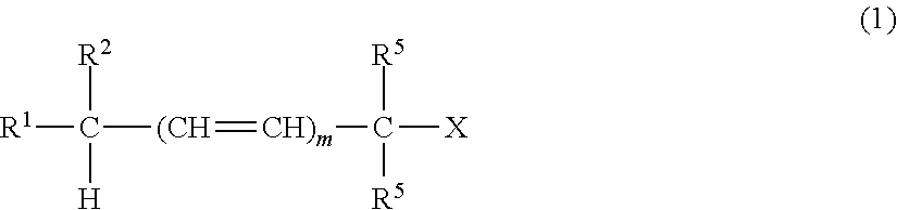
[R1]C([(CH]=[CH)m]C([X])([R5])[R5])([R2])[H]
